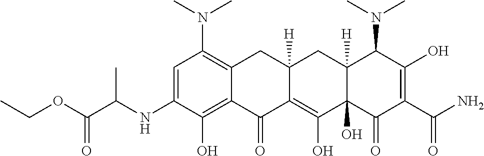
C1=C(NC(C(OCC)=O)C)C(O)=C2C(=C1N(C)C)CC1([H])C(=C(O)C3(O)C([H])(C1)C(N(C)C)C(O)=C(C(N)=O)C3=O)C2=O
